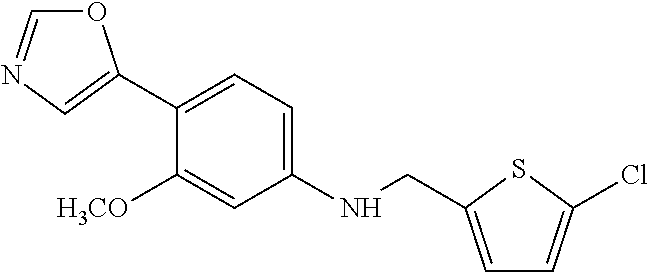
O1C=NC=C1C1=CC=C(NCC2=CC=C(Cl)S2)C=C1[H3CO]
